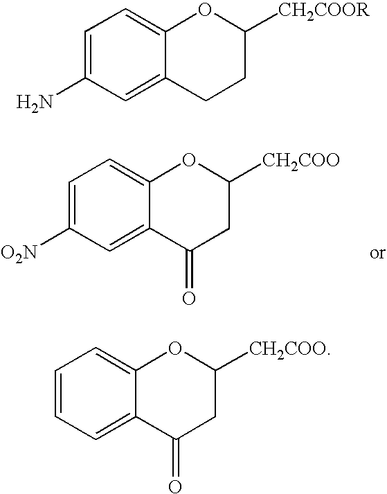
C1=C([O2N])C=C2C(=C1)OC([CH2COO])CC2=O.C1=C(N)C=C2C(=C1)OC([CH2COOR])CC2.C1=CC=C2C(=C1)OC([CH2COO])CC2=O
